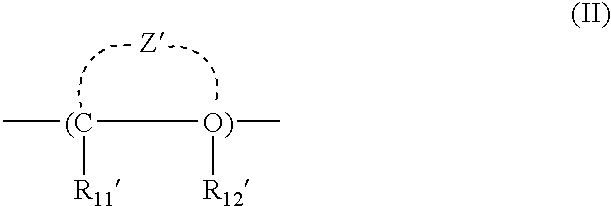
C[(C]([O)](C)[R12])[R11]
